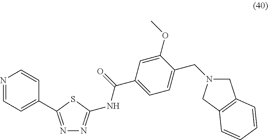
N1=CC=C(C2=NN=C(NC(=O)C3=CC=C(CN4CC5=C(C4)C=CC=C5)C(OC)=C3)S2)C=C1
